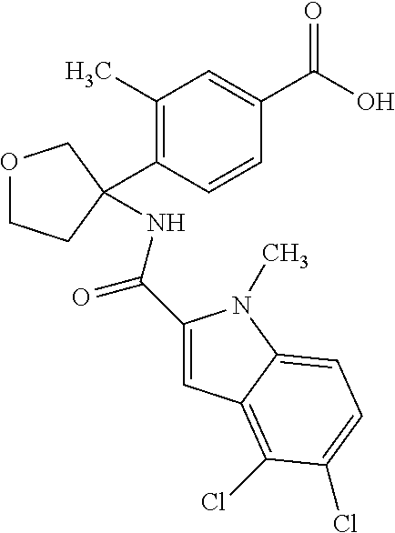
O1CCC(C2=C(C)C=C(C(=O)O)C=C2)(NC(=O)C2=CC3=C(Cl)C(Cl)=CC=C3N2C)C1
